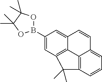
C1(B2OC(C)(C)C(C)(C)O2)=CC2=C3C(=C1)C=CC1=CC=CC(=C31)C2(C)C
